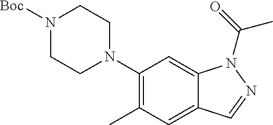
C1(N2CCN([Boc])CC2)=C(C)C=C2C(=C1)N(C(=O)C)N=C2
